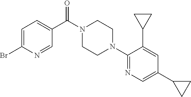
C1=C(Br)N=CC(C(N2CCN(C3=NC=C(C4CC4)C=C3C3CC3)CC2)=O)=C1
